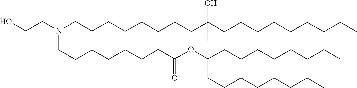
C(C(=O)OC(CCCCCCCC)CCCCCCCC)CCCCCCN(CCO)CCCCCCCCC(O)(CCCCCCCCC)C
